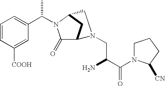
C1=CC([COOH])=CC(C(N2C(=O)C3CC2CN3CC(C(N2CCCC2[CN])=O)N)C)=C1
